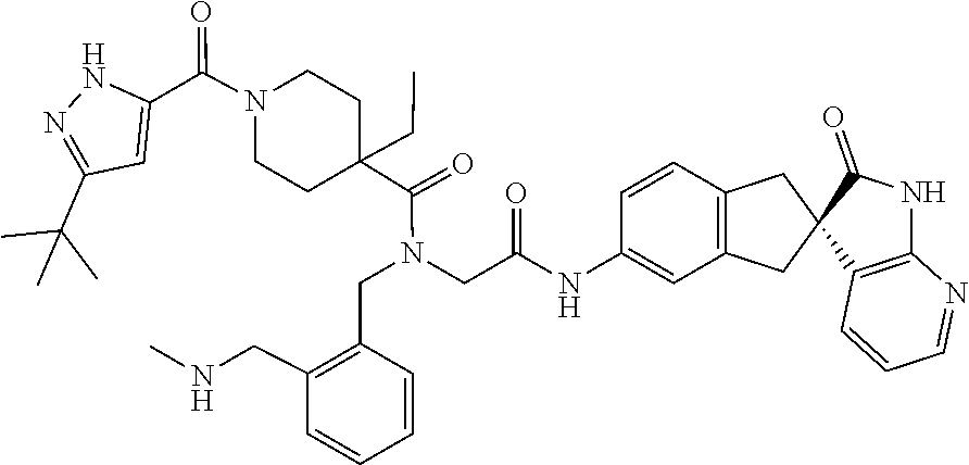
C1C(C(=O)N(CC(=O)NC2=CC3=C(C=C2)CC2(C(=O)NC4=C2C=CC=N4)C3)CC2=C(CNC)C=CC=C2)(CC)CCN(C(C2=CC(C(C)(C)C)=NN2)=O)C1
